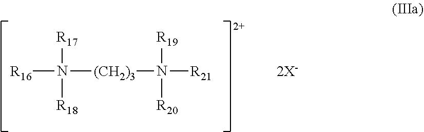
[R17]N([R18])([R16])[(CH2)3]N([R19])([R20])[R21]
